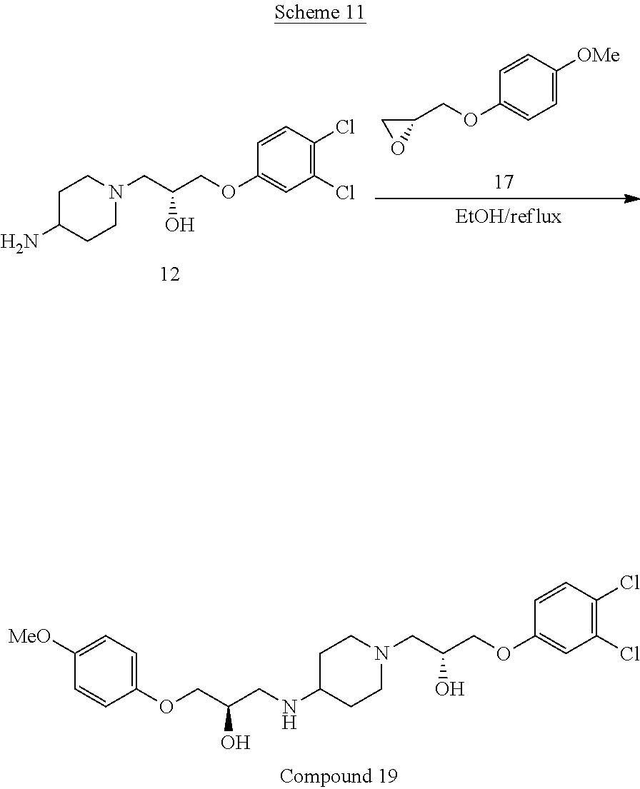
C1(Cl)=C(Cl)C=CC(OCC(CN2CCC(N)CC2)O)=C1.C1=C([OMe])C=CC(OCC2CO2)=C1.C1=CC(OCC(CN2CCC(NCC(COC3=CC=C([MeO])C=C3)O)CC2)O)=CC(Cl)=C1Cl
